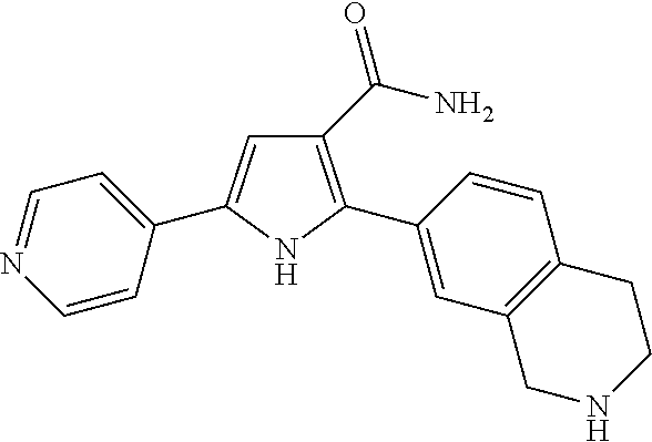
C1(C(N)=O)=C(C2=CC3=C(C=C2)CCNC3)NC(C2=CC=NC=C2)=C1
